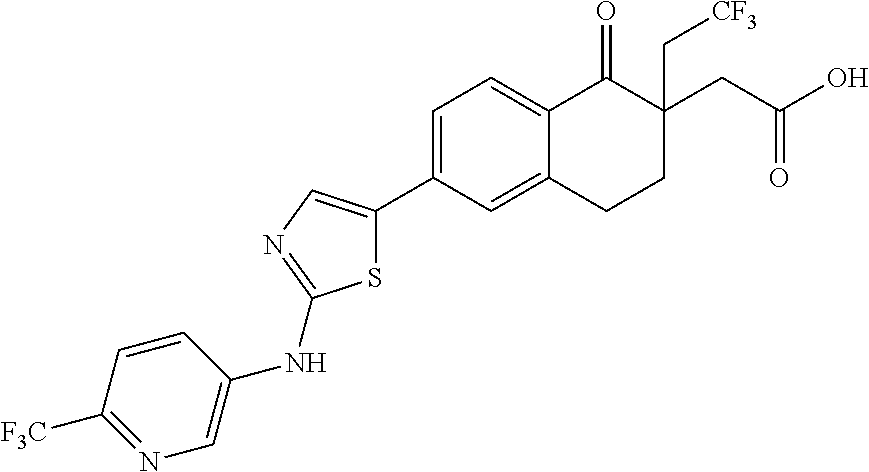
C1=C(C2=CN=C(NC3=CN=C([F3C])C=C3)S2)C=C2C(=C1)C(=O)C(CC(O)=O)(C[CF3])CC2
